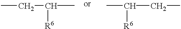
CCC([R6])C.CC([R6])CC
